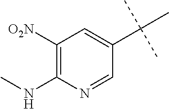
C1([O2N])=C(NC)N=CC(C(C)(C)C)=C1
